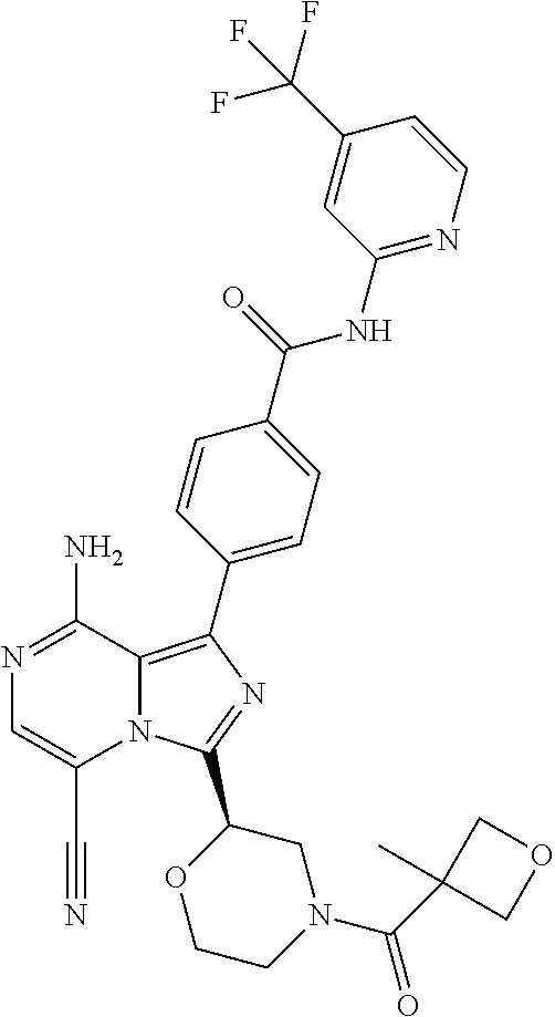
N1=C(N)C2=C(C3=CC=C(C(=O)NC4=NC=CC(C(F)(F)F)=C4)C=C3)N=C(C3OCCN(C(C4(C)COC4)=O)C3)N2C(C#N)=C1
